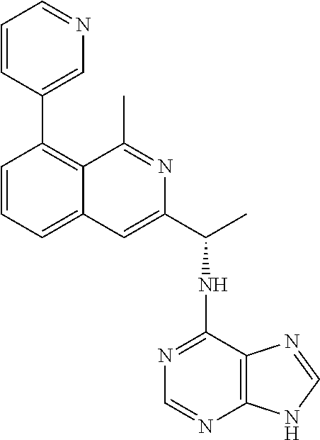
C1=CC(C2=C3C(=CC=C2)C=C(C(C)NC2=NC=NC4=C2N=CN4)N=C3C)=CN=C1
